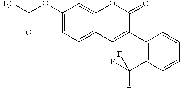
C1(OC(C)=O)=CC=C2C(=C1)OC(=O)C(C1=C(C(F)(F)F)C=CC=C1)=C2
